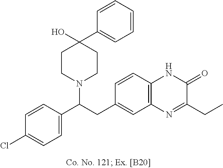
C1=CC(C(CC2=CC3=C(NC(=O)C(CC)=N3)C=C2)N2CCC(C3=CC=CC=C3)(O)CC2)=CC=C1Cl
